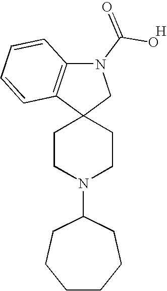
C1CN(C2CCCCCC2)CCC12CN(C(O)=O)C1=C2C=CC=C1.[H]
